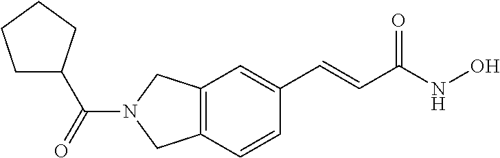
C12=C(C=CC(C=CC(NO)=O)=C1)CN(C(=O)C1CCCC1)C2
